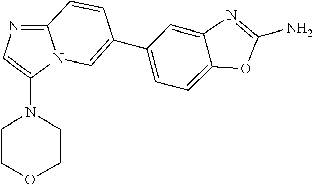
O1CCN(C2=CN=C3N2C=C(C2=CC=C4C(=C2)N=C(N)O4)C=C3)CC1
